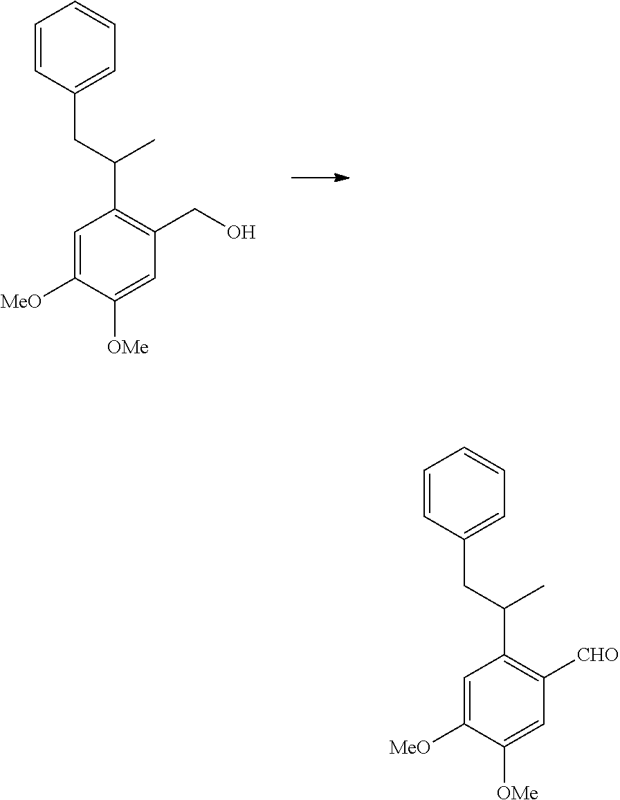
C1=C([MeO])C([OMe])=CC([CHO])=C1C(CC1=CC=CC=C1)C.C1=C([MeO])C([OMe])=CC(CO)=C1C(CC1=CC=CC=C1)C
